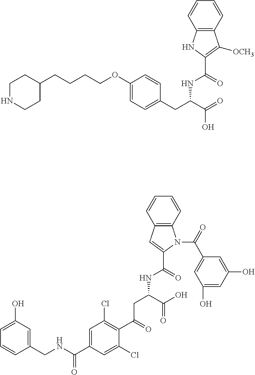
C1(CC(C(=O)O)NC(C2=C([OCH3])C3=C(N2)C=CC=C3)=O)=CC=C(OCCCCC2CCNCC2)C=C1.C(C(C(=O)O)NC(C1=CC2=C(N1C(=O)C1=CC(O)=CC(O)=C1)C=CC=C2)=O)C(C1=C(Cl)C=C(C(=O)NCC2=CC(O)=CC=C2)C=C1Cl)=O
